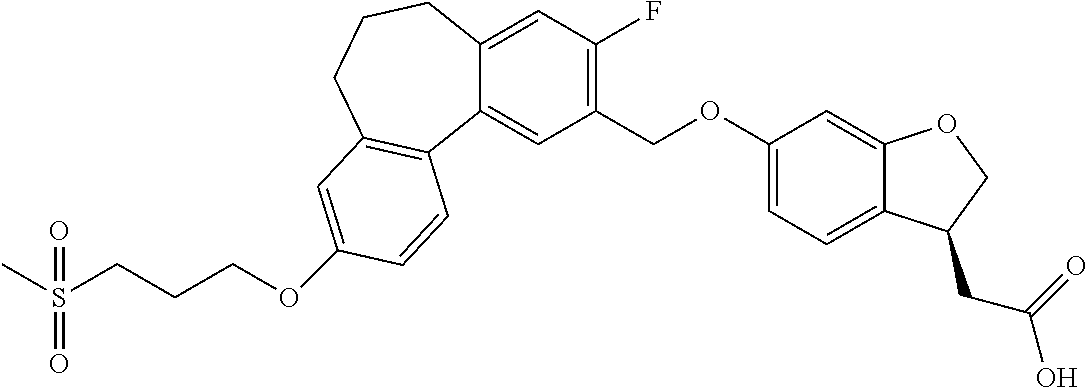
CS(CCCOC1=CC2=C(C3=CC(COC4=CC=C5C(=C4)OCC5CC(=O)O)=C(F)C=C3CCC2)C=C1)(=O)=O
